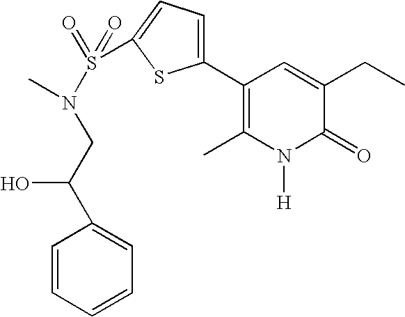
C1=CC=CC=C1C(CN(S(=O)(C1=CC=C(C2=C(C)N([H])C(=O)C(CC)=C2)S1)=O)C)O
